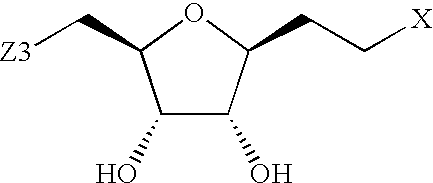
C1(O)C(O)C(CC[X])OC1C[Z3]
